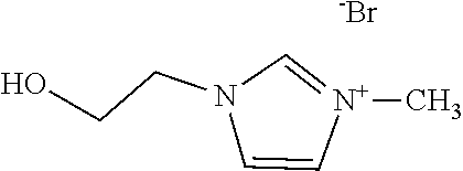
C1=C[N+](C)=CN1CCO.[-Br]
